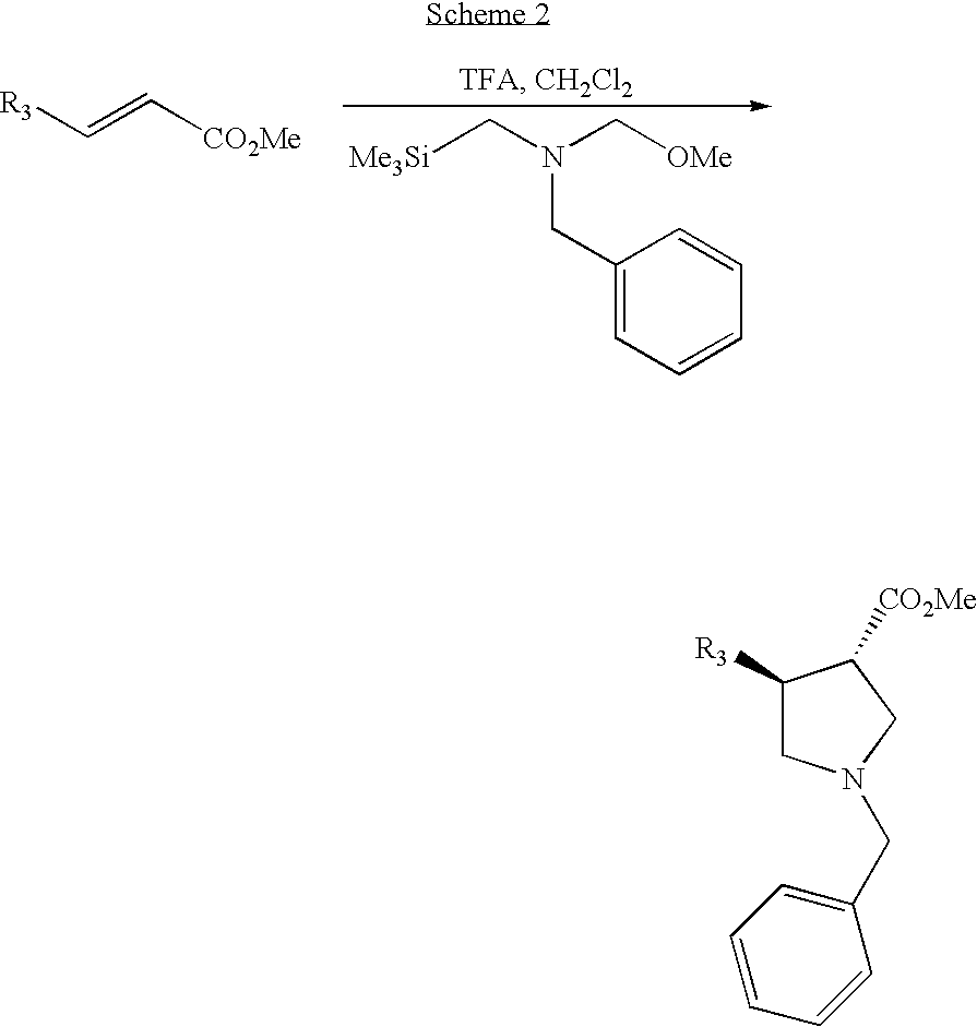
C(=C[CO2Me])[R3].C1(CN(C[Me3Si])C[OMe])=CC=CC=C1.C1([R3])CN(CC2=CC=CC=C2)CC1[CO2Me]
